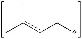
Cc(cC*)C
